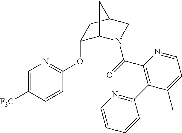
C1=C([F3C])C=CC(OC2C3N(C(=O)C4=C(C5=NC=CC=C5)C(C)=CC=N4)CC(C2)C3)=N1
